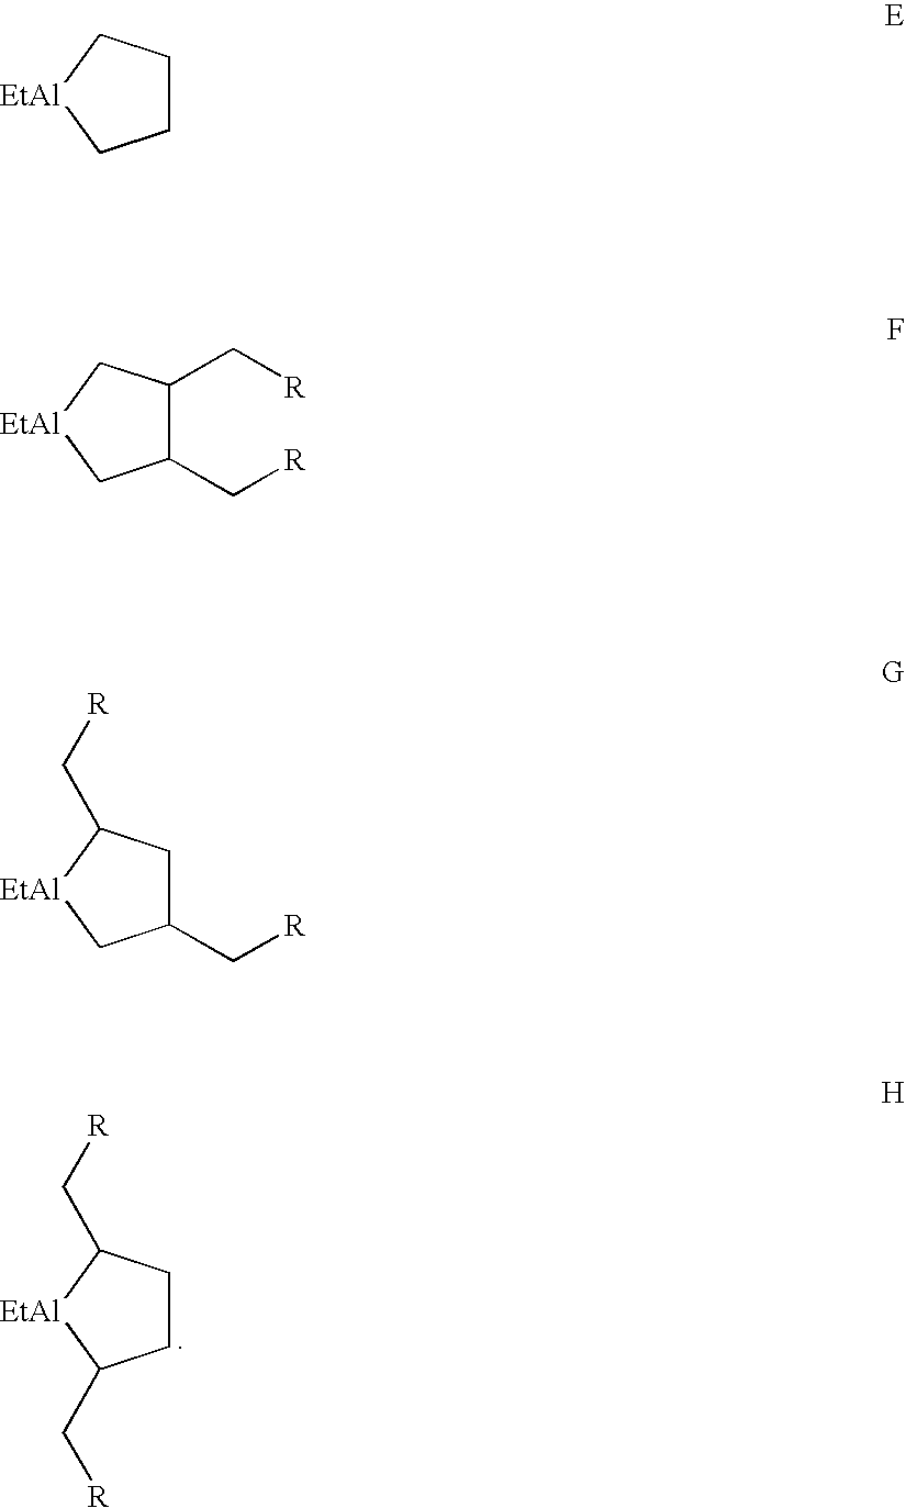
C1CC(C[R])[EtAl]C1C[R].C1CC[EtAl]C1.C1(C[R])C(C[R])C[EtAl]C1.C1(C[R])CC(C[R])[EtAl]C1
